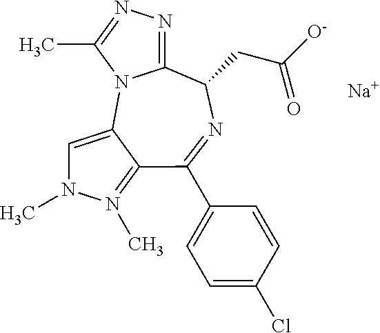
C1=C2C(=N(C)N1C)C(C1=CC=C(Cl)C=C1)=NC(CC([O-])=O)C1=NN=C(C)N21.[Na]
